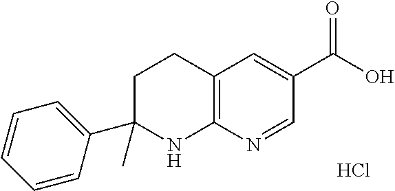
C12=C(N=CC(C(O)=O)=C1)NC(C1=CC=CC=C1)(C)CC2.Cl
